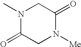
N1(C)C(=O)CN([Me])C(=O)C1
